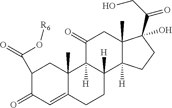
C1(C(O[R6])=O)C(=O)C=C2C(C)(C1)C1([H])C([H])(CC2)C2([H])C(C)(CC1=O)C(C(=O)CO)(O)CC2
